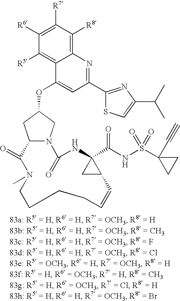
C1([R6])=C([R7])C([R8])=C2C(=C1[R5])C(OC1CN3C(C1)C(=O)N(C)CCCCC=CC1C(C(NS(C4(C#C)CC4)(=O)=O)=O)(NC3=O)C1)=CC(C1=NC(C(C)C)=CS1)=N2
